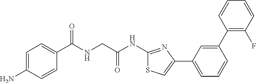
C1=C(N)C=CC(C(NCC(NC2=NC(C3=CC=CC(C4=C(F)C=CC=C4)=C3)=CS2)=O)=O)=C1
